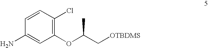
O(C(C[OTBDMS])C)C1=C(Cl)C=CC(N)=C1
